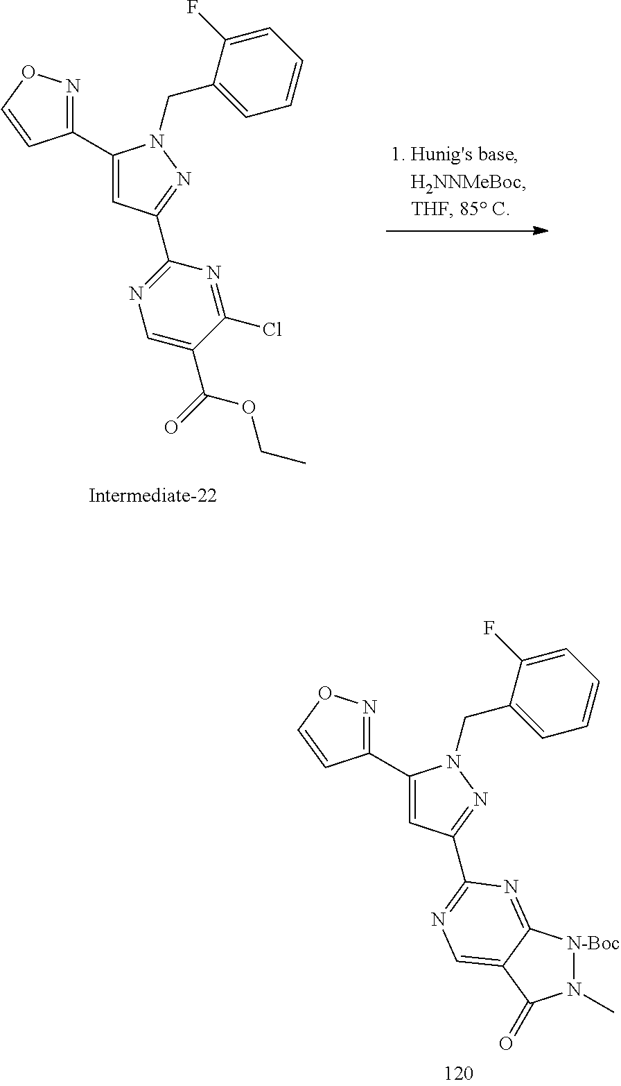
C1(C2=NOC=C2)=CC(C2=NC=C(C(=O)OCC)C(Cl)=N2)=NN1CC1=CC=CC=C1F.C1(C2=NOC=C2)=CC(C2=NC=C3C(=N2)[N-Boc]N(C)C3=O)=NN1CC1=CC=CC=C1F
